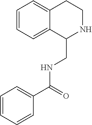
C1=CC=C2C(=C1)CCNC2CNC(C1=CC=CC=C1)=O
